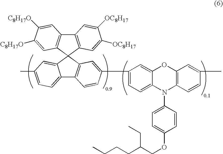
C12=CC=C(C)C=C1C1(C3=C2C=CC(C2=CC=C4C(=C2)OC2=C(N4C4=CC=C(OCC(CC)CCCC)C=C4)C=CC(C)=C2)=C3)C2=C(C3=C1C=C([C8H17O])C([C8H17O])=C3)C=C([OC8H17])C([OC8H17])=C2
